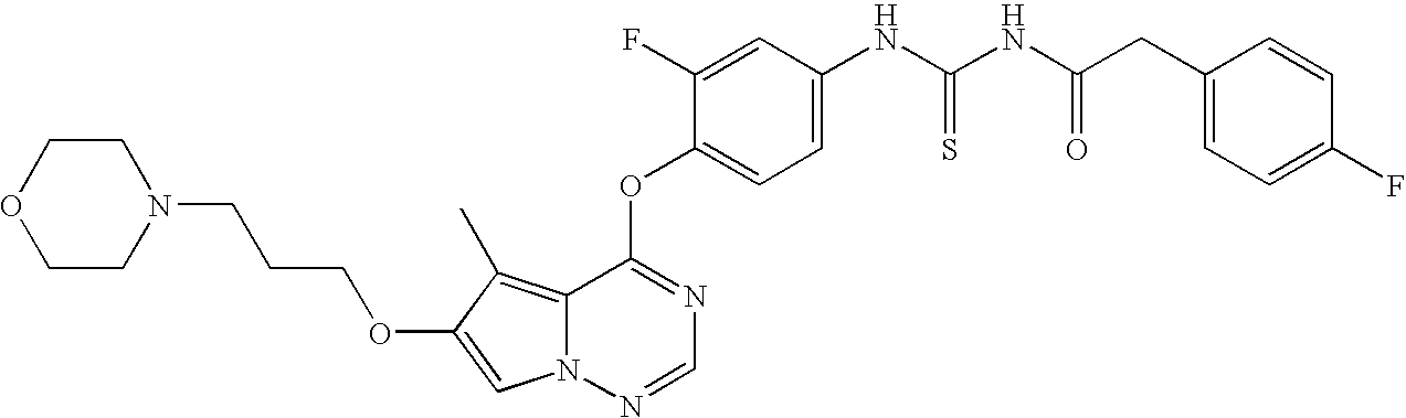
C1=C(F)C(OC2=NC=NN3C2=C(C)C(OCCCN2CCOCC2)=C3)=CC=C1NC(NC(CC1=CC=C(F)C=C1)=O)=S
